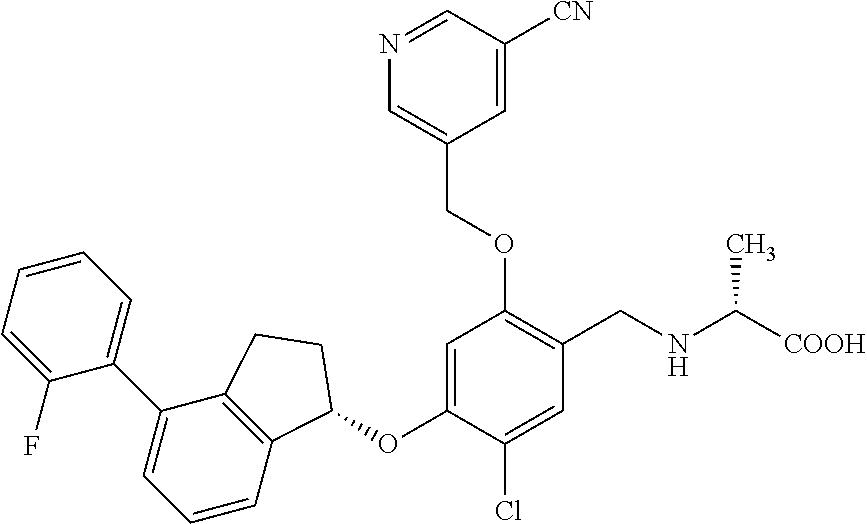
C1(F)=CC=CC=C1C1=CC=CC2=C1CCC2OC1=CC(OCC2=CN=CC([CN])=C2)=C(CNC([COOH])C)C=C1Cl
